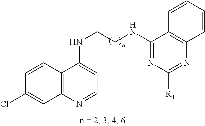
C1=CC2=C(C=C1Cl)N=CC=C2NCCNC1=NC([R1])=NC2=C1C=CC=C2
